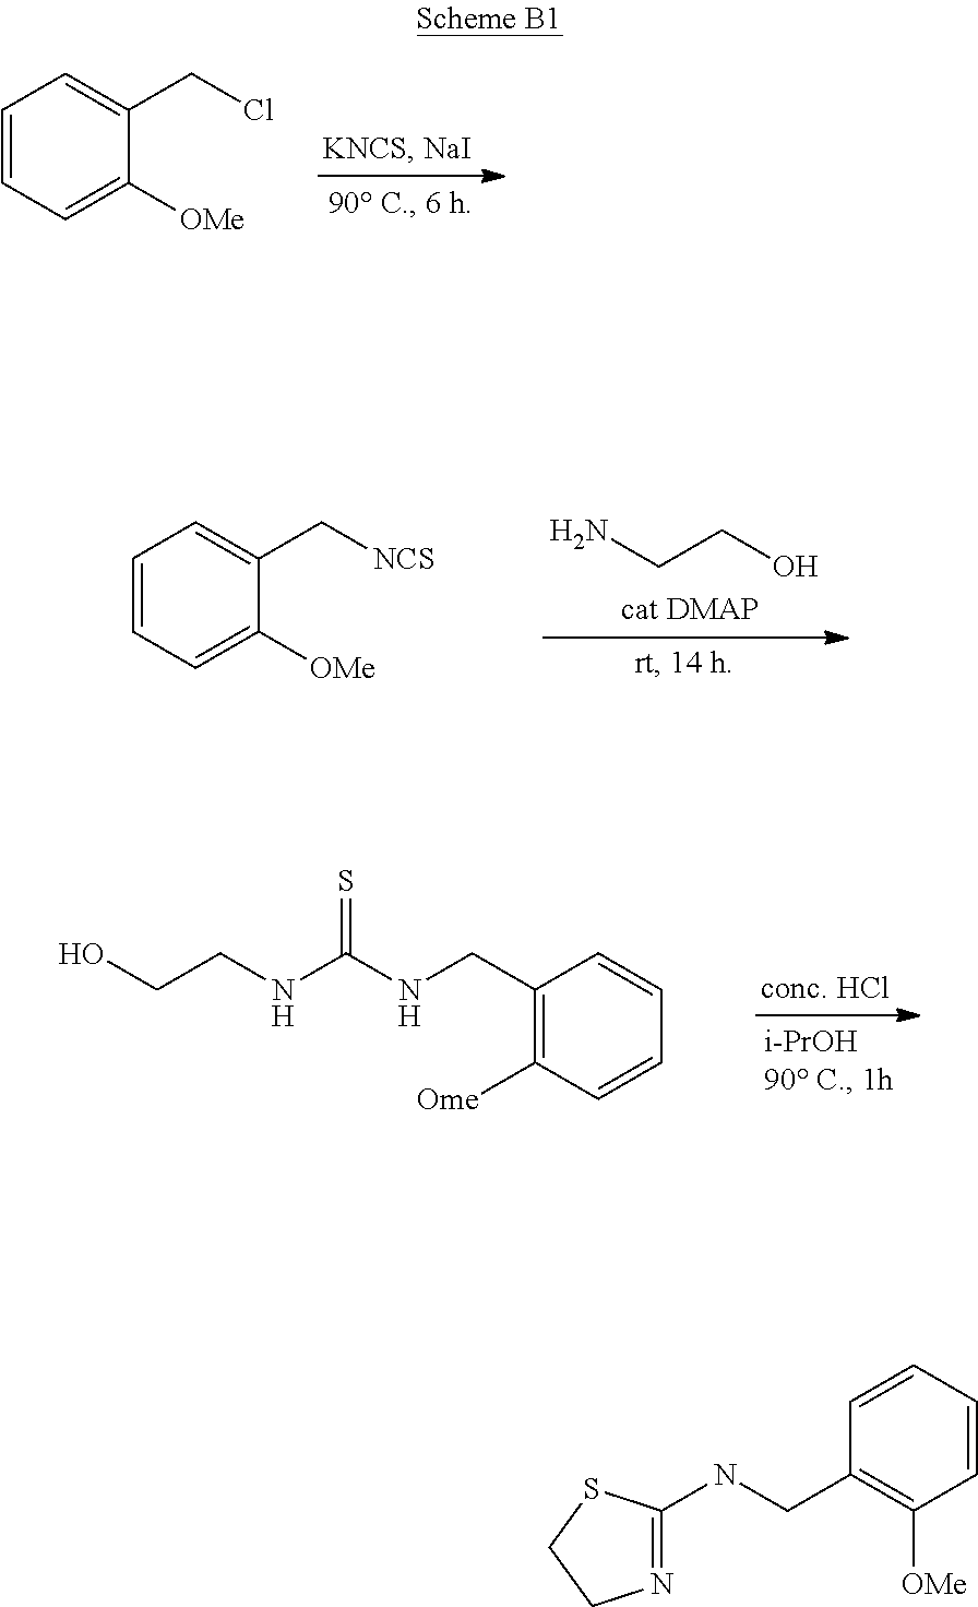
N1=C(NCC2=C([OMe])C=CC=C2)SCC1.C1=CC=C(CCl)C([OMe])=C1.OCCNC(NCC1=C([Ome])C=CC=C1)=S.C1=CC=C(C[NCS])C([OMe])=C1.NCCO
